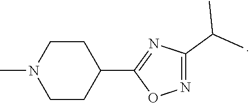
C1CC(C2=NC(C(C)C)=NO2)CCN1C
